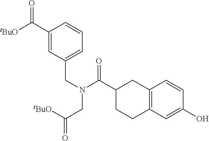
N(C(C1CCC2=C(C1)C=CC(O)=C2)=O)(CC1=CC=CC(C(=O)[tBuO])=C1)CC([tBuO])=O
